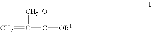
C=C(C([OR1])=O)C
